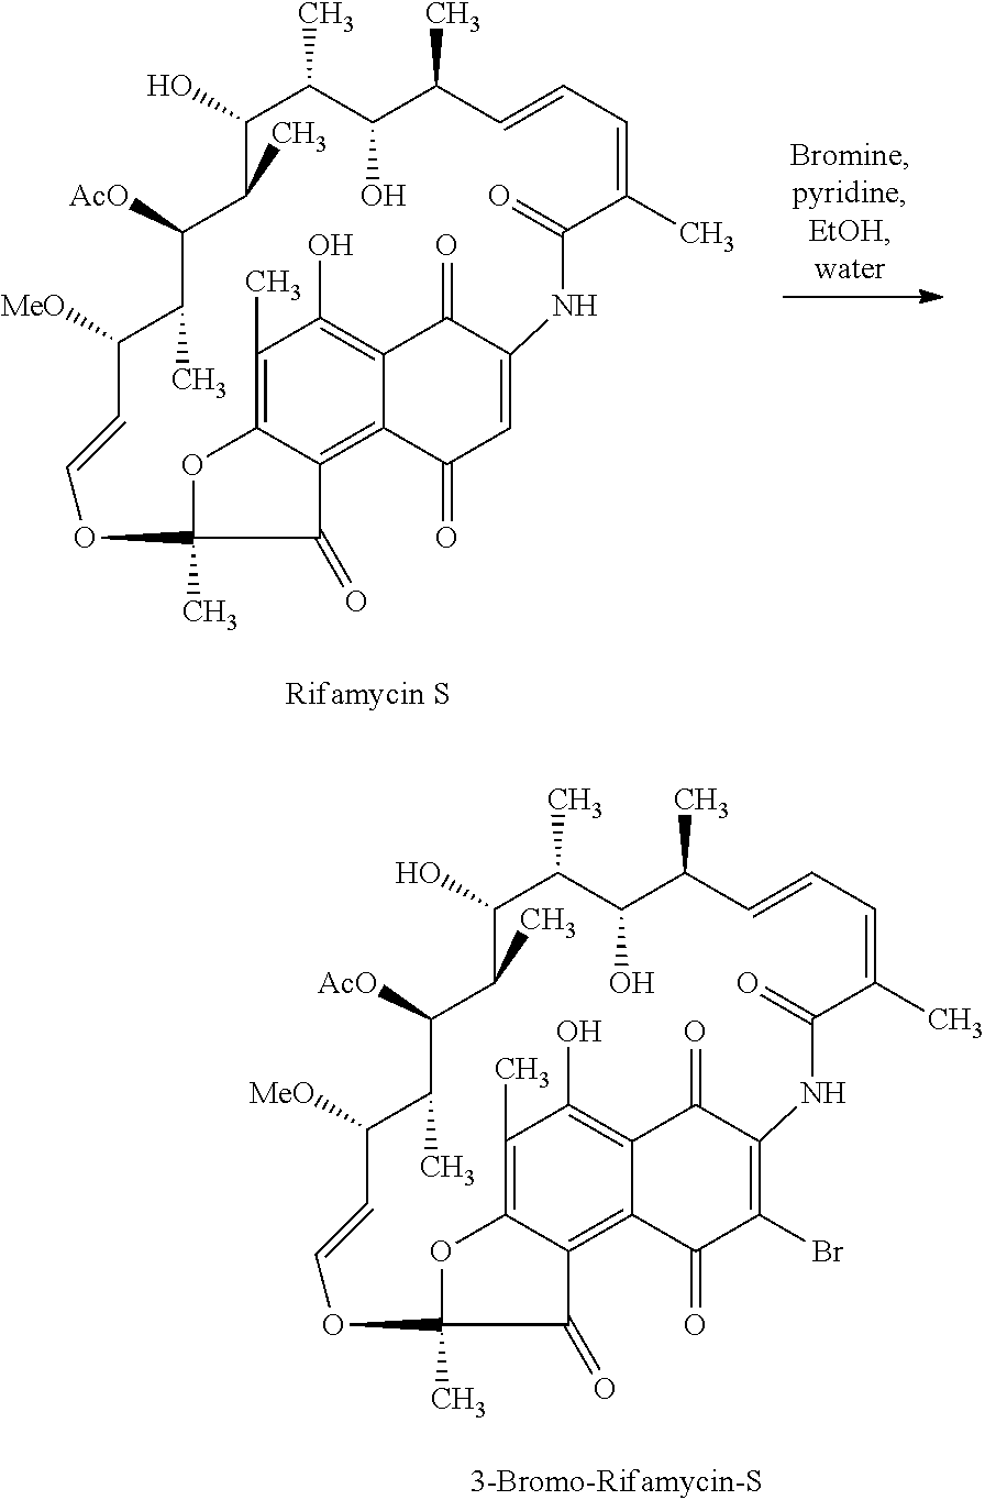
OC1C(C)C(O)C(C)C=CC=C(C)C(=O)NC2=CC(=O)C3=C4C(=C(C)C(O)=C3C2=O)OC(C)(C4=O)OC=CC([MeO])C(C)C([AcO])C1C.OC1C(C)C(O)C(C)C=CC=C(C)C(=O)NC2=C(Br)C(=O)C3=C4C(=C(C)C(O)=C3C2=O)OC(C)(C4=O)OC=CC([MeO])C(C)C([AcO])C1C
